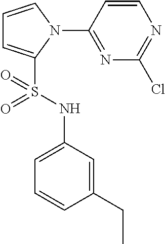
C1=CN(C2=NC(Cl)=NC=C2)C(S(NC2=CC=CC(CC)=C2)(=O)=O)=C1
